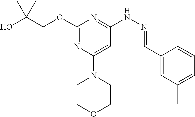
OC(COC1=NC(N(C)CCOC)=CC(NN=CC2=CC(C)=CC=C2)=N1)(C)C
